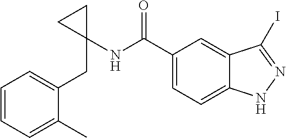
C1(NC(C2=CC=C3C(=C2)C(I)=NN3)=O)(CC2=CC=CC=C2C)CC1
